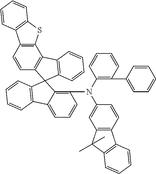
C12=C(C3=C(C=C1)C1(C4=C3C=CC=C4)C3=C(N(C4=C(C5=CC=CC=C5)C=CC=C4)C4=CC5=C(C=C4)C4=C(C5(C)C)C=CC=C4)C=CC=C3C3=C1C=CC=C3)SC1=C2C=CC=C1
